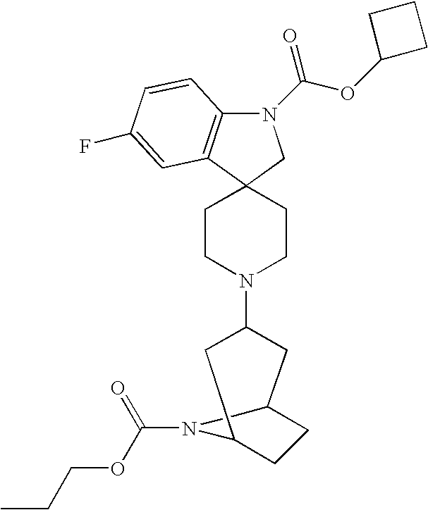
N1(C(OC2CCC2)=O)C2=C(C3(C1)CCN(C1CC4CCC(C1)N4C(=O)OCCC)CC3)C=C(F)C=C2
